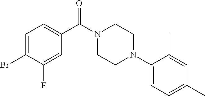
C1=C(Br)C(F)=CC(C(N2CCN(C3=CC=C(C)C=C3C)CC2)=O)=C1
